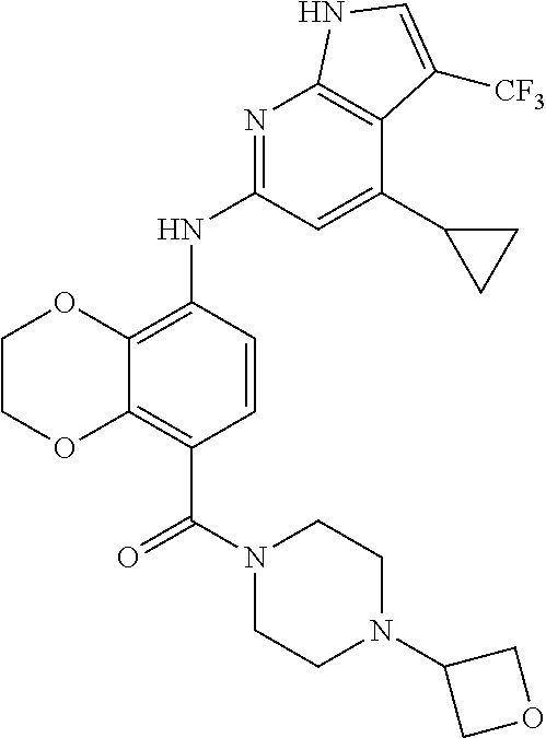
C12=C(C(=O)N3CCN(C4COC4)CC3)C=CC(NC3=NC4=C(C(C5CC5)=C3)C([CF3])=CN4)=C1OCCO2
